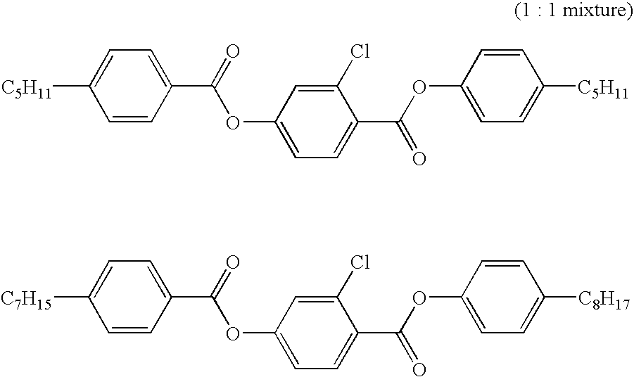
[C5H11]C1=CC=C(C(=O)OC2=CC=C(C(OC3=CC=C([C5H11])C=C3)=O)C(Cl)=C2)C=C1.[C7H15]C1=CC=C(C(=O)OC2=CC=C(C(OC3=CC=C([C8H17])C=C3)=O)C(Cl)=C2)C=C1
